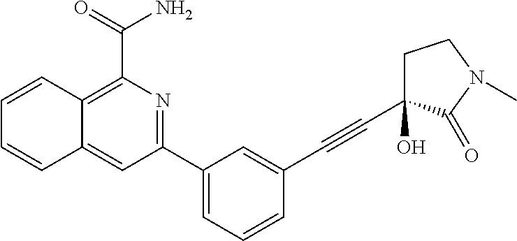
C12=C(C(=O)N)N=C(C3=CC=CC(C#CC4(O)CCN(C)C4=O)=C3)C=C1C=CC=C2
